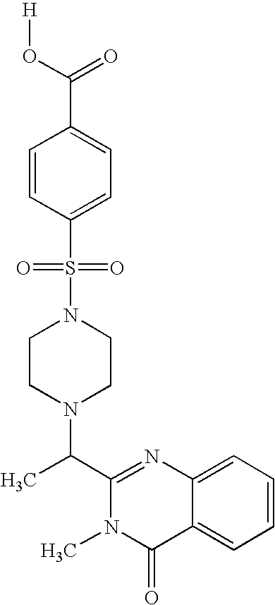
C1(C(N2CCN(S(C3=CC=C(C(O[H])=O)C=C3)(=O)=O)CC2)C)=NC2=CC=CC=C2C(=O)N1C
